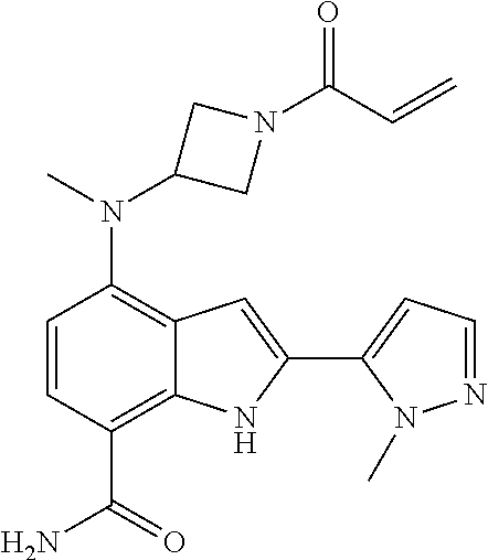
C1(N(C2CN(C(C=C)=O)C2)C)=C2C(=C(C(N)=O)C=C1)NC(C1=CC=NN1C)=C2
